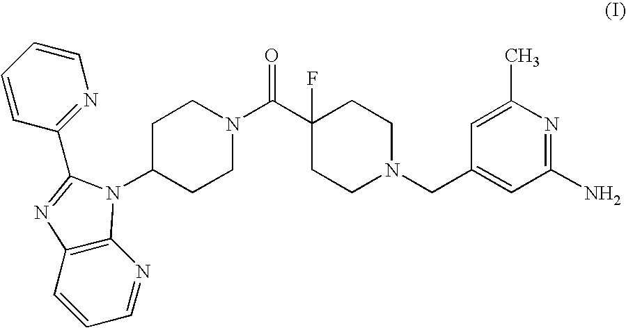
C1C(N2C3=C(C=CC=N3)N=C2C2=NC=CC=C2)CCN(C(C2(F)CCN(CC3=CC(N)=NC(C)=C3)CC2)=O)C1
